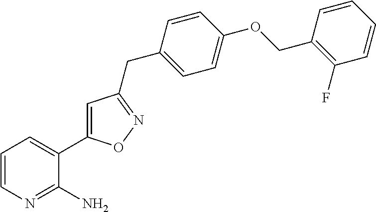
C1=CN=C(N)C(C2=CC(CC3=CC=C(OCC4=C(F)C=CC=C4)C=C3)=NO2)=C1
